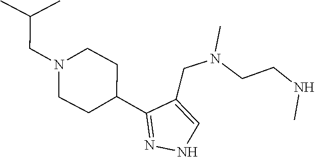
CN(CCNC)CC1=CNN=C1C1CCN(CC(C)C)CC1
